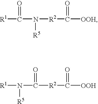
[R1]C(=O)N([R5])[R2]C(=O)[OOH].[R1]N(C([R2]C(=O)[OOH])=O)[R5]
